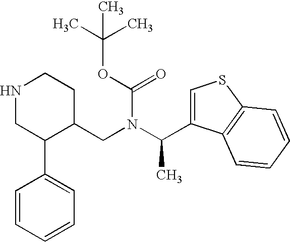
N1CC(C2=CC=CC=C2)C(CN(C(C)C2=CSC3=C2C=CC=C3)C(OC(C)(C)C)=O)CC1
